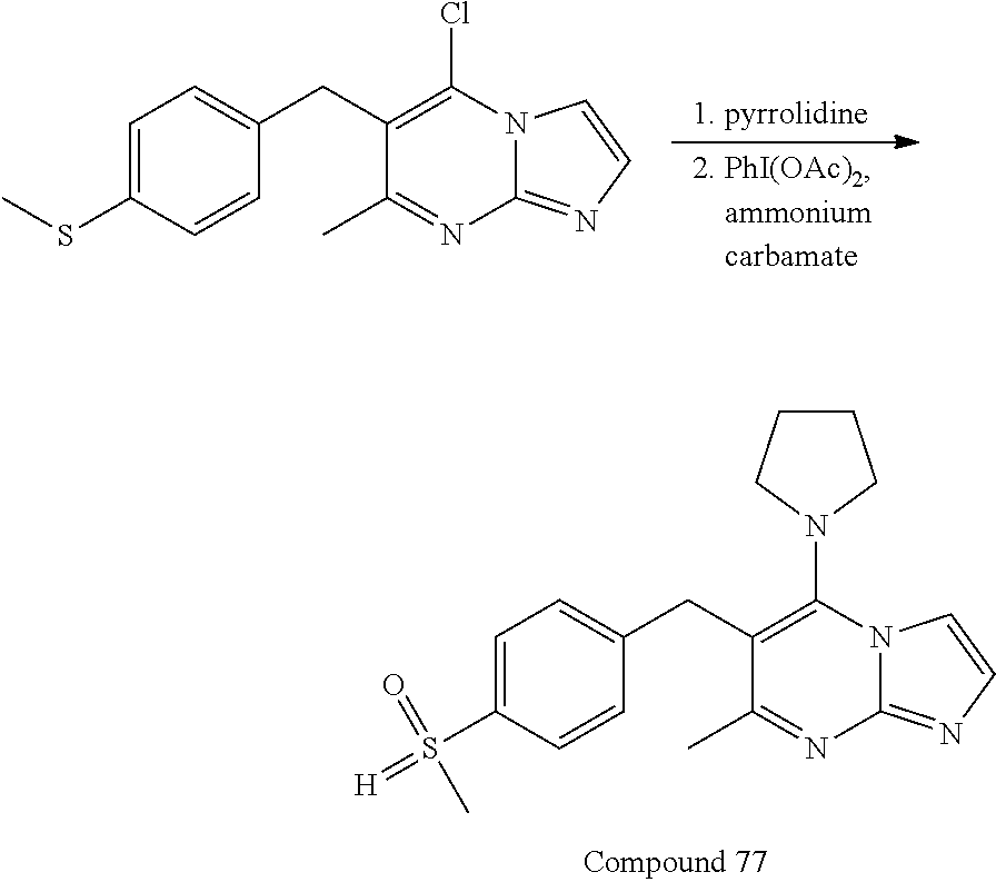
C1=C(SC)C=CC(CC2=C(Cl)N3C(=NC=C3)N=C2C)=C1.C1=C(S(=[H])(=O)C)C=CC(CC2=C(N3CCCC3)N3C(=NC=C3)N=C2C)=C1
